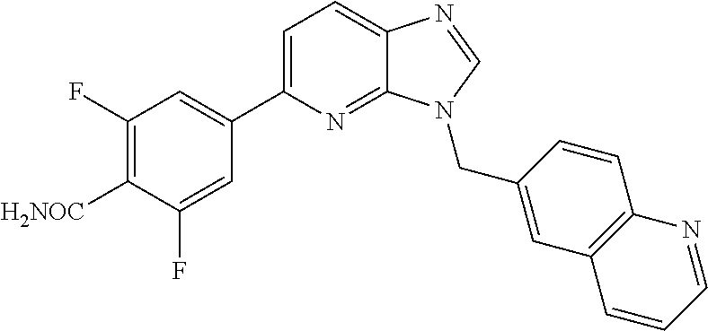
C1=C(C2=CC(F)=C([H2NOC])C(F)=C2)N=C2C(=C1)N=CN2CC1=CC2=C(C=C1)N=CC=C2
